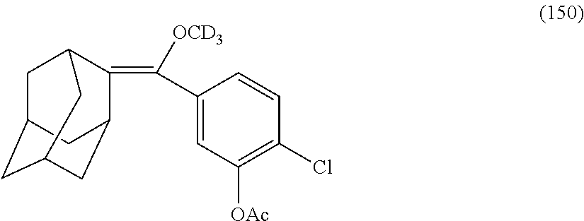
C1C2CC3CC(C(=C(C4=CC([OAc])=C(Cl)C=C4)[OCD3])C1C3)C2
